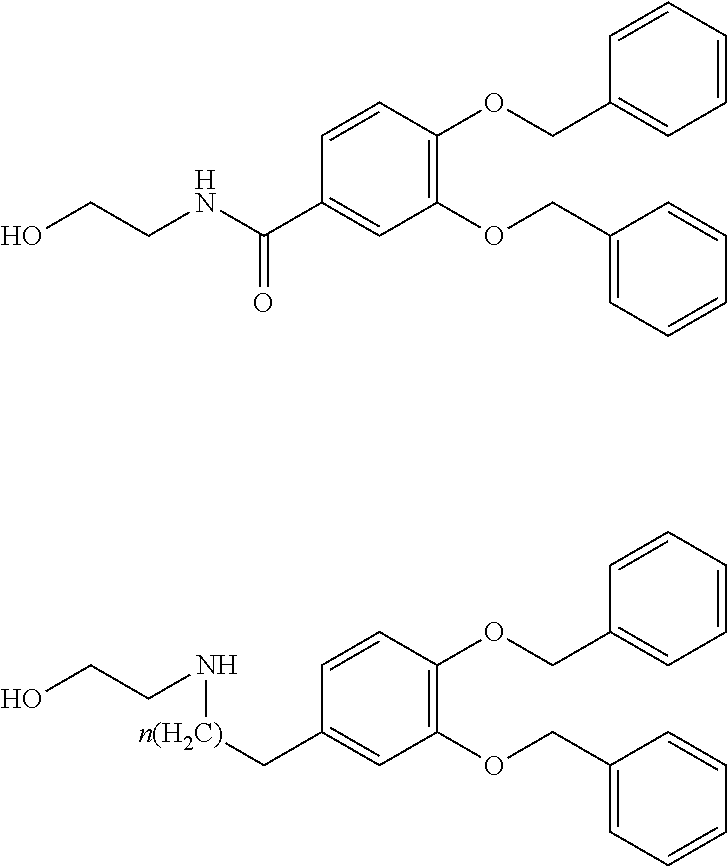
OCCNC(C1=CC(OCC2=CC=CC=C2)=C(OCC2=CC=CC=C2)C=C1)=O.OCCN[n(H2C)]CC1=CC(OCC2=CC=CC=C2)=C(OCC2=CC=CC=C2)C=C1
